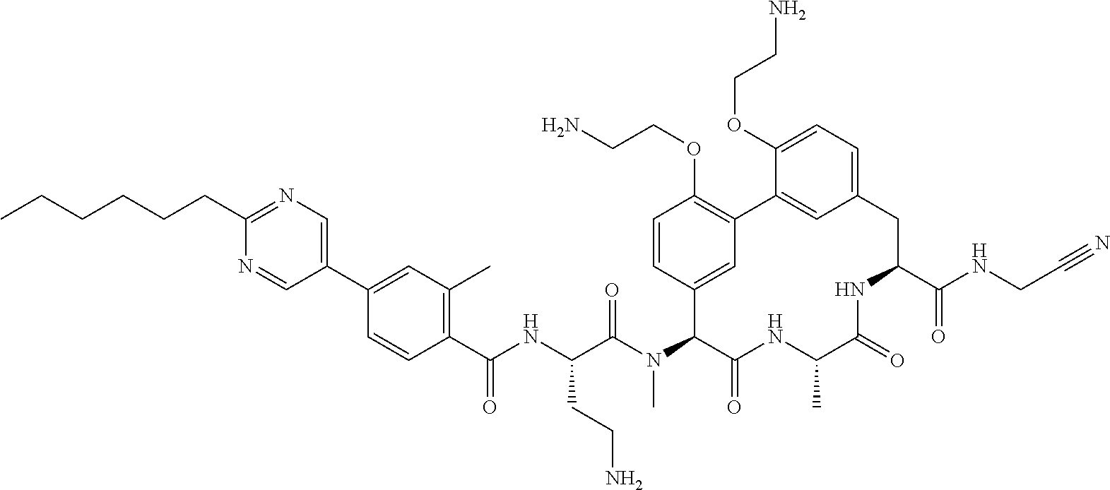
C1(C(NC(C(N(C2C(=O)NC(C)C(=O)NC(C(NCC#N)=O)CC3=CC=C(OCCN)C(=C3)C3=C(OCCN)C=CC2=C3)C)=O)CCN)=O)=C(C)C=C(C2=CN=C(CCCCCC)N=C2)C=C1
